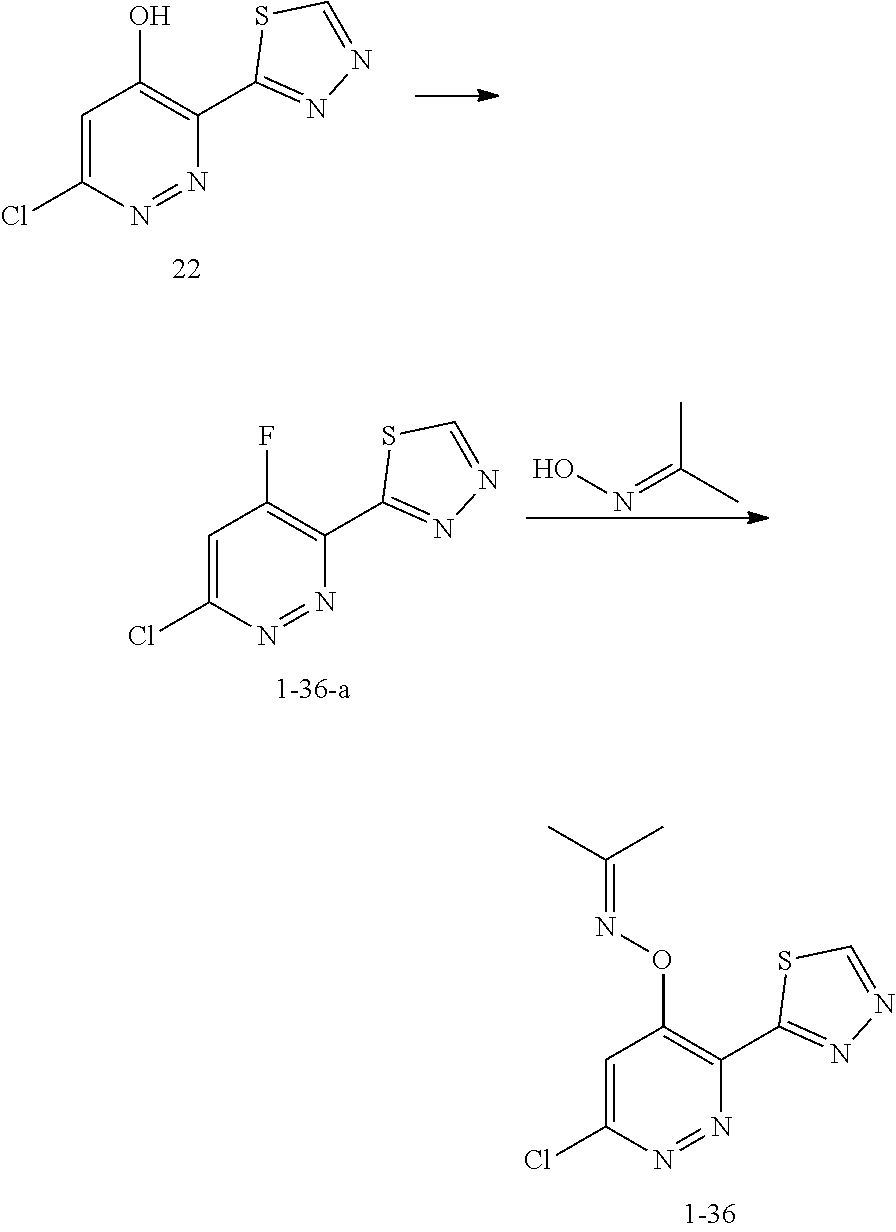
CC(C)=NOC1=C(C2=NN=CS2)N=NC(Cl)=C1.C1(Cl)=CC(O)=C(C2=NN=CS2)N=N1.N1=CSC(C2=C(F)C=C(Cl)N=N2)=N1.N(=C(C)C)O
